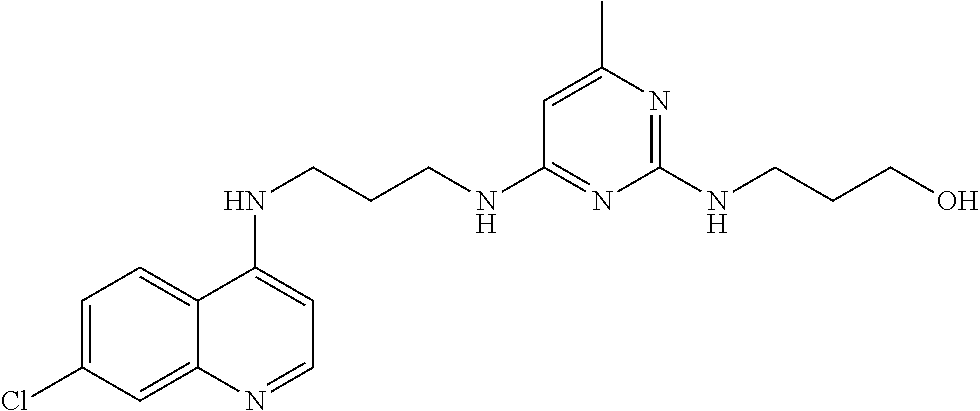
C12=CC=C(Cl)C=C1N=CC=C2NCCCNC1=NC(NCCCO)=NC(C)=C1
